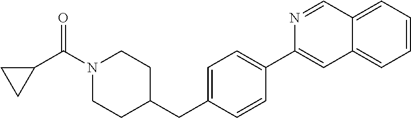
N1(C(C2CC2)=O)CCC(CC2=CC=C(C3=CC4=CC=CC=C4C=N3)C=C2)CC1
